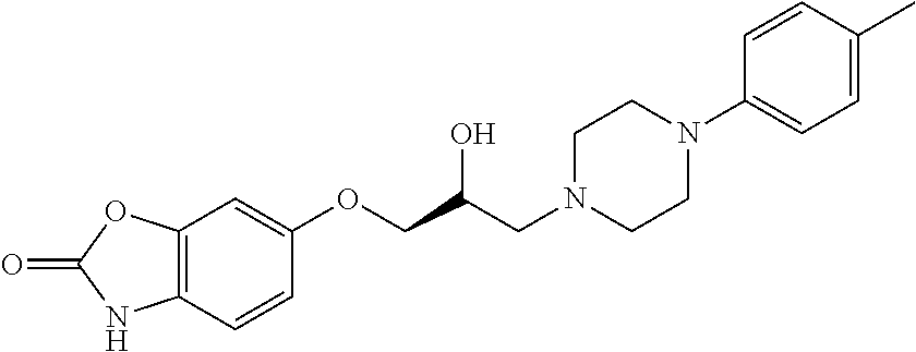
C1=CC(OCC(CN2CCN(C3=CC=C(C)C=C3)CC2)O)=CC2=C1NC(=O)O2
